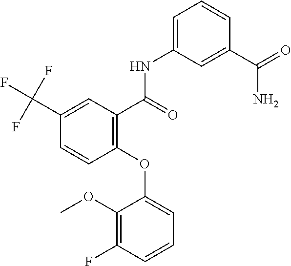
C1(OC)=C(F)C=CC=C1OC1=C(C(NC2=CC=CC(C(N)=O)=C2)=O)C=C(C(F)(F)F)C=C1
